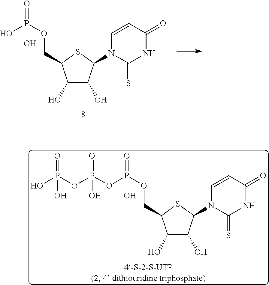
C1(O)C(O)C(N2C(=S)NC(=O)C=C2)SC1COP(=O)(O)O.C1(O)C(O)C(N2C(=S)NC(=O)C=C2)SC1COP(=O)(O)OP(=O)(O)OP(=O)(O)O
